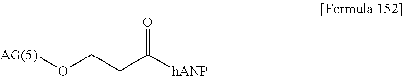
[AG(5)]OCCC([hANP])=O
